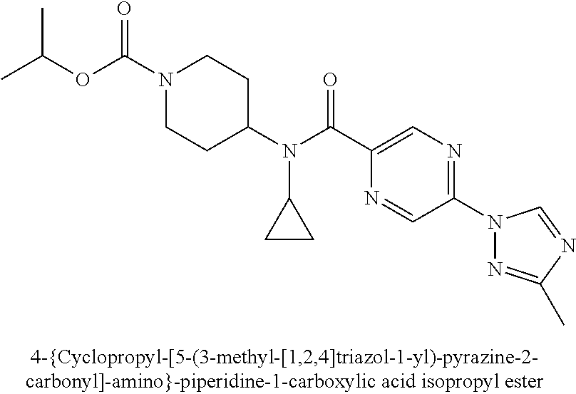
CC(OC(N1CCC(N(C(C2=CN=C(N3N=C(C)N=C3)C=N2)=O)C2CC2)CC1)=O)C
